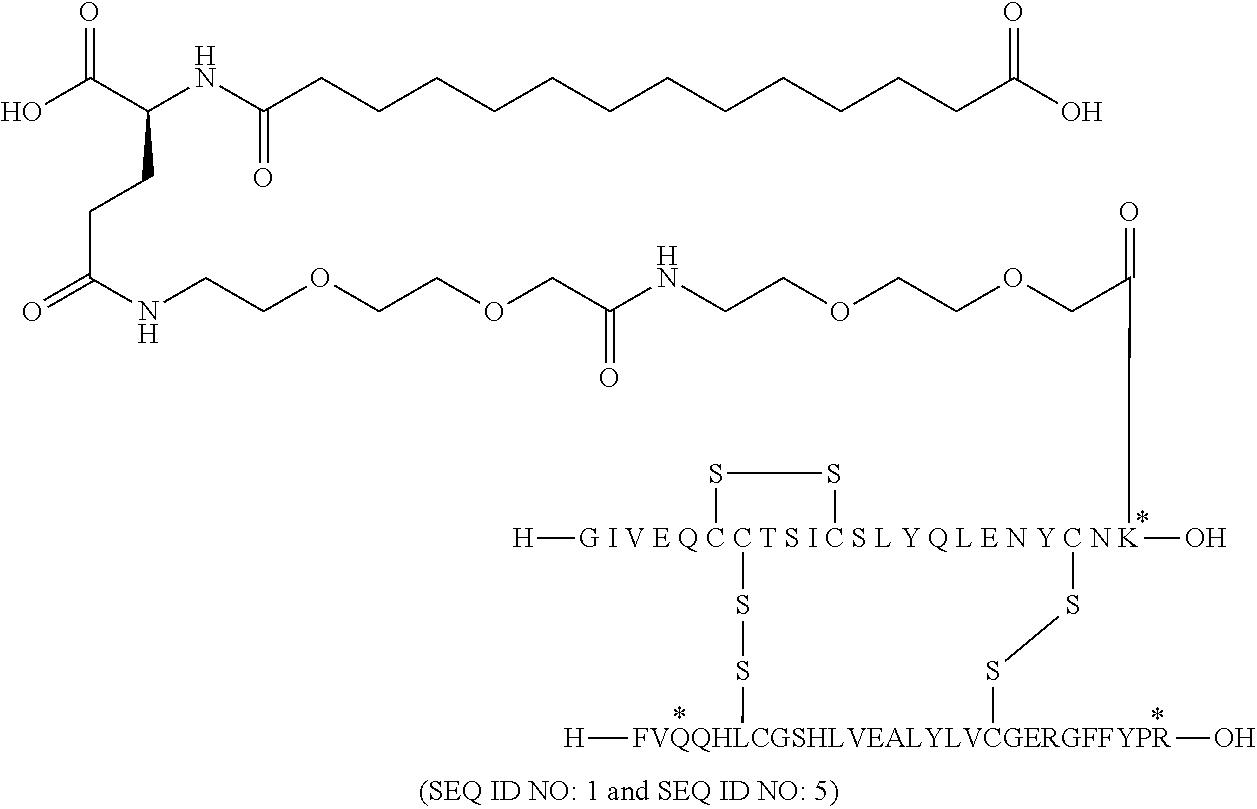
[G I V E Q C C T S I C S L Y Q L E N Y C N K]12(O)([H])(C(COCCOCCNC(COCCOCCNC(CCC(C(O)=O)NC(CCCCCCCCCCCCC(O)=O)=O)=O)=O)=O)(SS1)SS[FVQQHLCGSHLVEALYLVCGERGFFYPR]([H])(O)SS2
